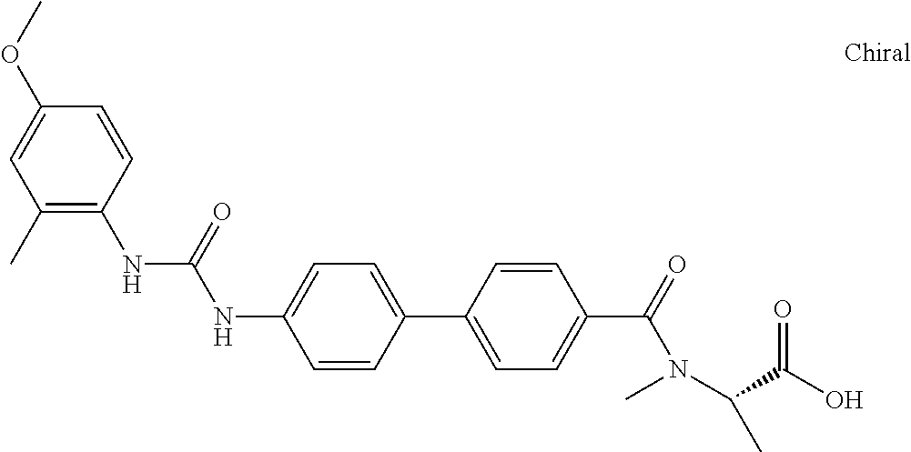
C1=CC(C2=CC=C(C(N(C)C(C(O)=O)C)=O)C=C2)=CC=C1NC(NC1=C(C)C=C(OC)C=C1)=O
